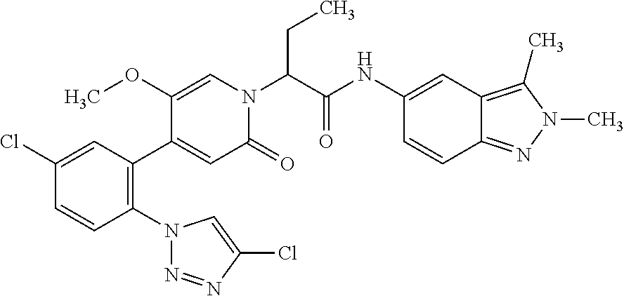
C1(Cl)=CC(C2=CC(=O)N(C(C(NC3=CC4=C(C)N(C)N=C4C=C3)=O)CC)C=C2OC)=C(N2N=NC(Cl)=C2)C=C1
